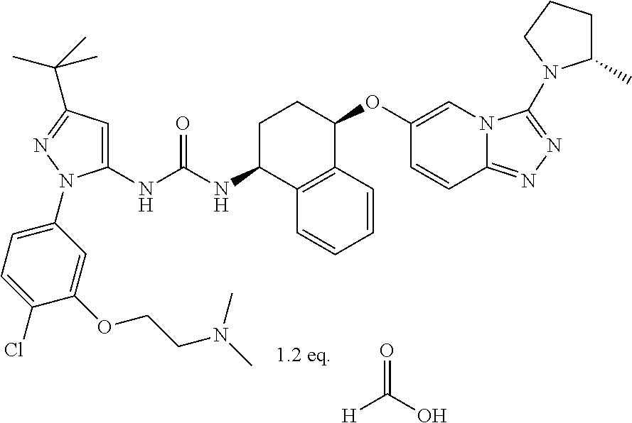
[H]C(=O)O.C1(NC(NC2C3=C(C(OC4=CN5C(=NN=C5N5C(C)CCC5)C=C4)CC2)C=CC=C3)=O)=CC(C(C)(C)C)=NN1C1=CC=C(Cl)C(OCCN(C)C)=C1
